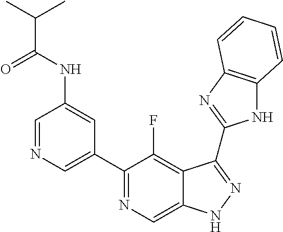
C1=NC=C(C2=NC=C3C(=C2F)C(C2=NC4=C(N2)C=CC=C4)=NN3)C=C1NC(C(C)C)=O
